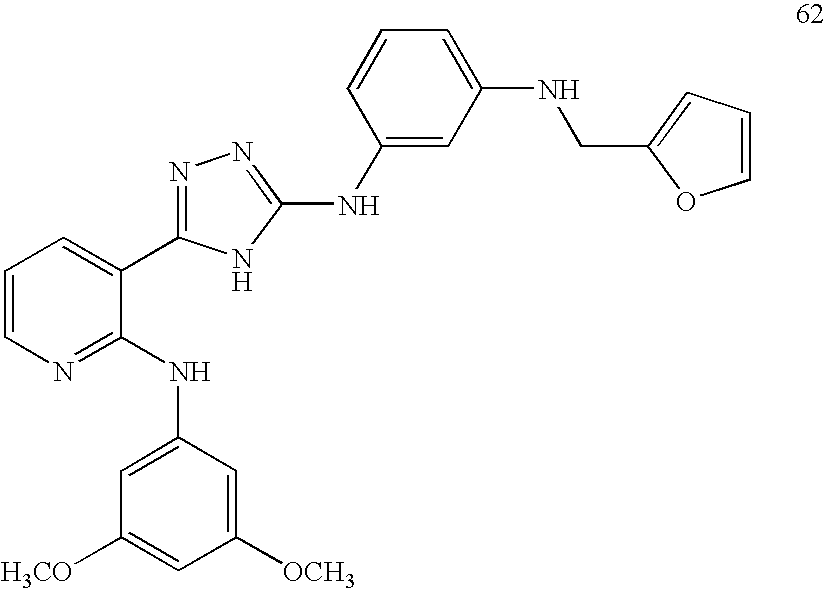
C1=C(NC2=NC=CC=C2C2=NN=C(NC3=CC(NCC4=CC=CO4)=CC=C3)N2)C=C([OCH3])C=C1[H3CO]
